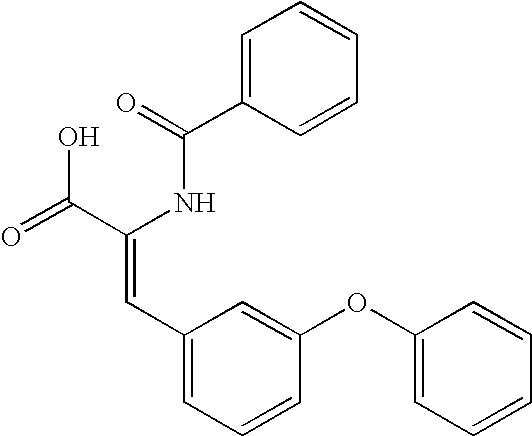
C1=C(C(=O)NC(C(=O)O)=CC2=CC=CC(OC3=CC=CC=C3)=C2)C=CC=C1
